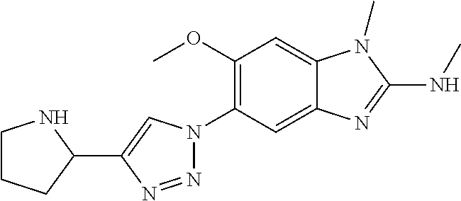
N1(C2=C(OC)C=C3C(=C2)N=C(NC)N3C)N=NC(C2NCCC2)=C1
